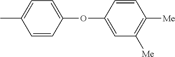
CC1=CC=C(OC2=CC([Me])=C([Me])C=C2)C=C1
